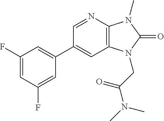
C1(C2=CC(F)=CC(F)=C2)=CC2=C(N=C1)N(C)C(=O)N2CC(N(C)C)=O
